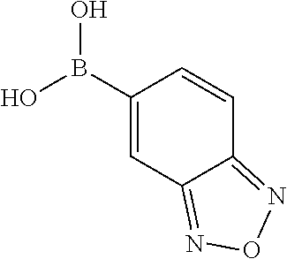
C1(B(O)O)=CC2=NON=C2C=C1
